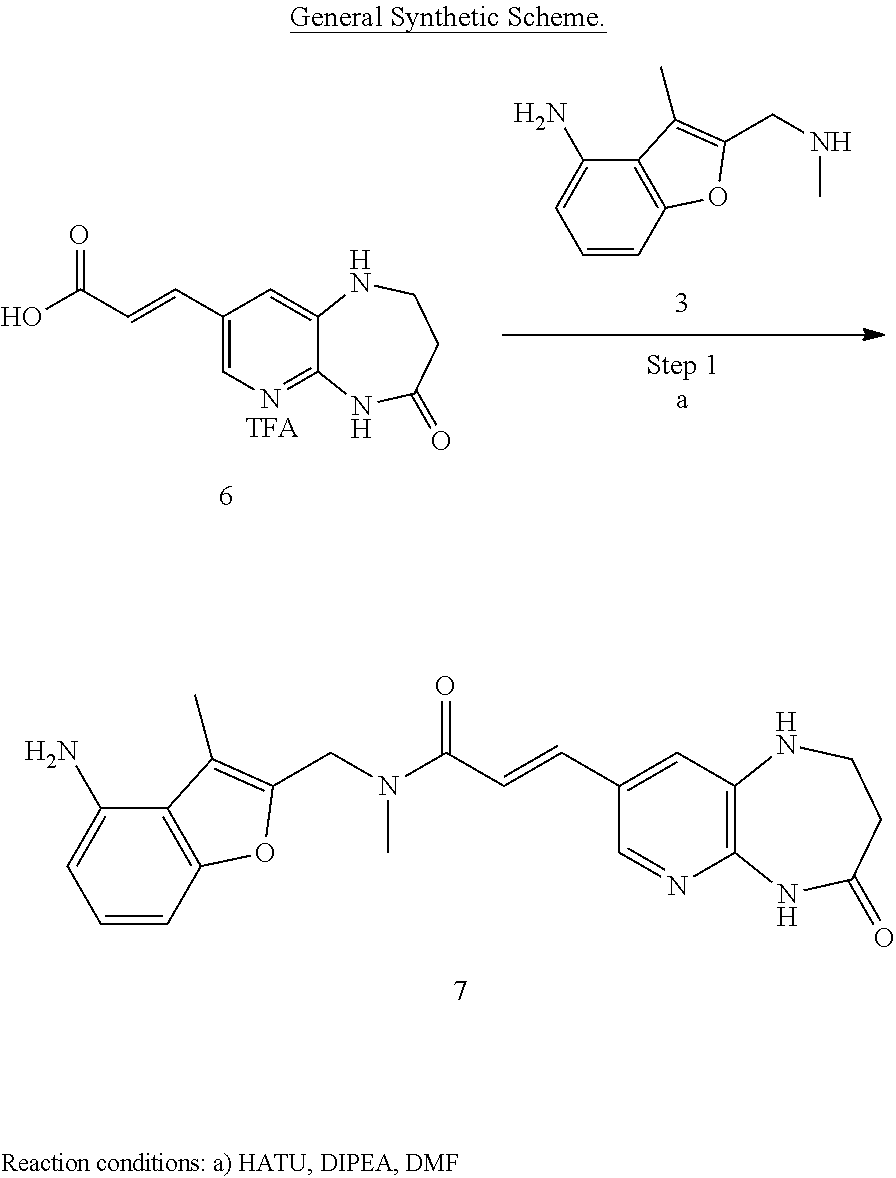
C1=CC2=C(C(N)=C1)C(C)=C(CN(C)C(C=CC1=CC3=C(NC(=O)CCN3)N=C1)=O)O2.C1=CC2=C(C(N)=C1)C(C)=C(CNC)O2.C1(C=CC(O)=O)=CN=C2C(=C1)NCCC(=O)N2
